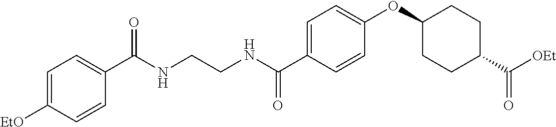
C1=C(C(NCCNC(C2=CC=C([EtO])C=C2)=O)=O)C=CC(OC2CCC(C(=O)[OEt])CC2)=C1
